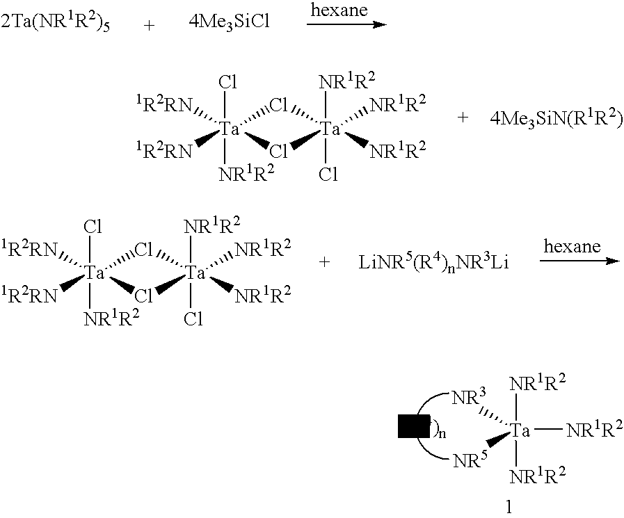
[NR1R2][Ta]([NR1R2])([NR1R2])([NR3])[NR5].Cl[Ta]1([NR1R2])([1R2RN])([1R2RN])Cl[Ta]([NR1R2])(Cl)([NR1R2])([NR1R2])Cl1.Cl[Ta]1([NR1R2])([1R2RN])([1R2RN])Cl[Ta]([NR1R2])(Cl)([NR1R2])([NR1R2])Cl1
